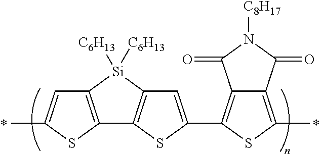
C12=C(C3=CC4=C(S3)C3=C([Si]4([C6H13])[C6H13])C=C(C)S3)SC(C)=C1C(=O)N([C8H17])C2=O
